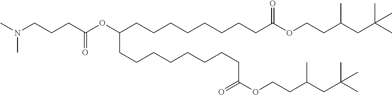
CN(C)CCCC(OC(CCCCCCCCC(OCCC(CC(C)(C)C)C)=O)CCCCCCCCC(OCCC(CC(C)(C)C)C)=O)=O
